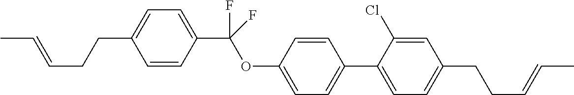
C1(C(OC2=CC=C(C3=CC=C(CCC=CC)C=C3Cl)C=C2)(F)F)=CC=C(CCC=CC)C=C1
